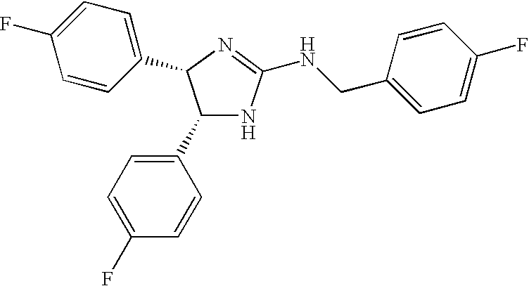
C1(C2=CC=C(F)C=C2)NC(NCC2=CC=C(F)C=C2)=NC1C1=CC=C(F)C=C1
